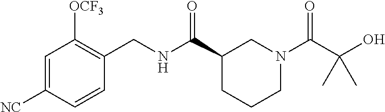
C1=C([NC])C=CC(CNC(C2CCCN(C(C(O)(C)C)=O)C2)=O)=C1[OCF3]
